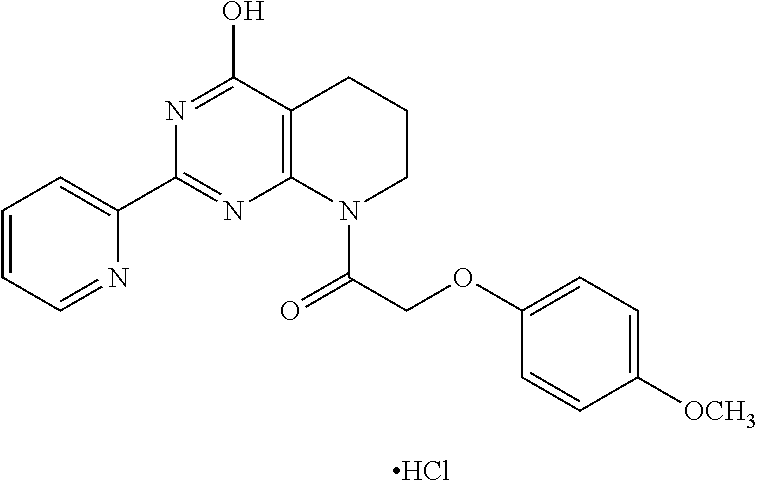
C12=C(C(O)=NC(C3=CC=CC=N3)=N1)CCCN2C(=O)COC1=CC=C([OCH3])C=C1.Cl
